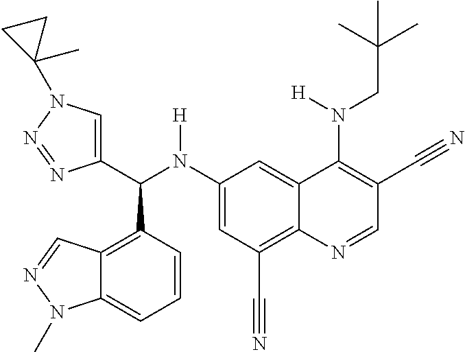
C1(N(C(C2=CN(C3(C)CC3)N=N2)C2=C3C(=CC=C2)N(C)N=C3)[H])=CC(C#N)=C2C(=C1)C(N(CC(C)(C)C)[H])=C(C#N)C=N2
